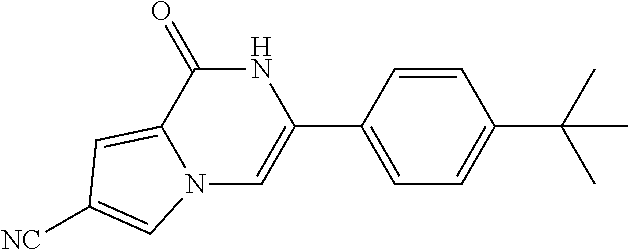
N12C=C(C3=CC=C(C(C)(C)C)C=C3)NC(=O)C1=CC([NC])=C2
